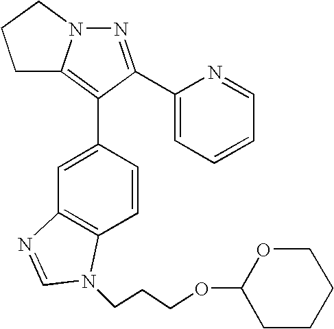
N1=C(C2=CC=CC=N2)C(C2=CC3=C(C=C2)N(CCCOC2CCCCO2)C=N3)=C2N1CCC2
